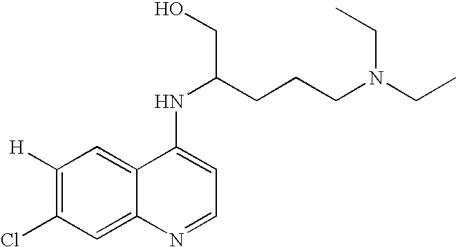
C1([H])=C(Cl)C=C2C(=C1)C(NC(CCCN(CC)CC)CO)=CC=N2
